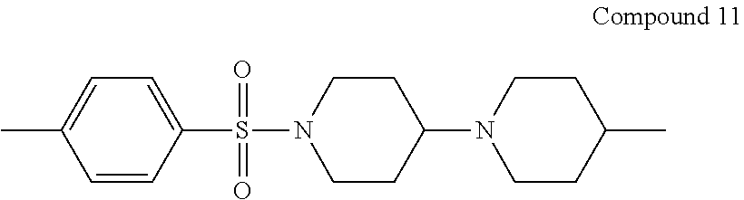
C1=CC(S(N2CCC(N3CCC(C)CC3)CC2)(=O)=O)=CC=C1C
